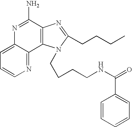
C12=CC=CN=C1C1=C(C(N)=N2)N=C(CCCC)N1CCCCNC(=O)C1=CC=CC=C1
